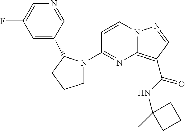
FC1=CN=CC(C2N(C3=NC4=C(C(NC5(C)CCC5)=O)C=NN4C=C3)CCC2)=C1
